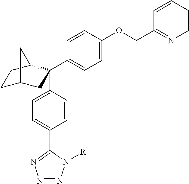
C1C2CC(C3=CC=C(OCC4=NC=CC=C4)C=C3)(C3=CC=C(C4=NN=NN4[R])C=C3)C(C1)C2
